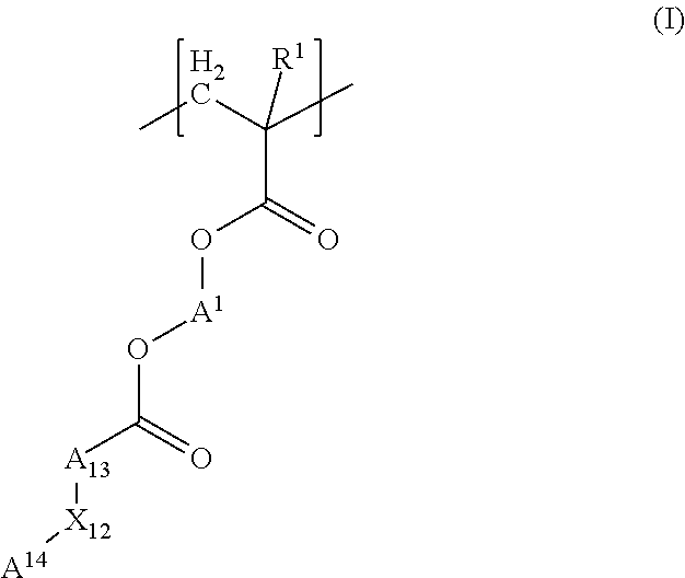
C(C)C(C)([R1])C(=O)O[A1]OC([A13][X12][A14])=O
